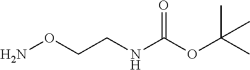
C(CNC(OC(C)(C)C)=O)ON
